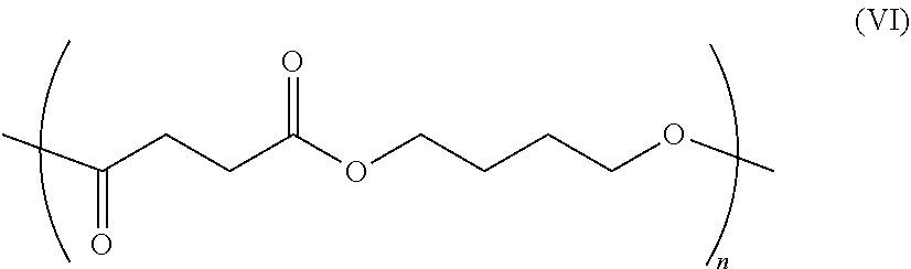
CC(=O)CCC(OCCCCOC)=O
